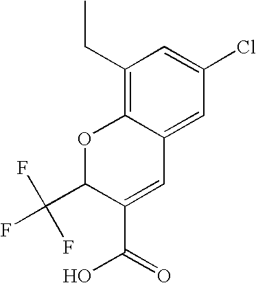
FC(C1C(C(=O)O)=CC2=CC(Cl)=CC(CC)=C2O1)(F)F
